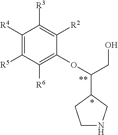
C1([R4])=C([R5])C([R6])=C(OC(CO)C2CNCC2)C([R2])=C1[R3]
